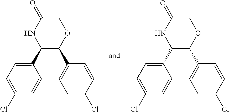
C1(C2C(C3=CC=C(Cl)C=C3)OCC(=O)N2)=CC=C(Cl)C=C1.C1(C2C(C3=CC=C(Cl)C=C3)OCC(=O)N2)=CC=C(Cl)C=C1
